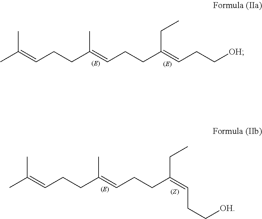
CC(=CCCC(=CCCC(=CCC[OH])CC)C)C.CC(=CCCC(=CCCC(=CCC[OH])CC)C)C
